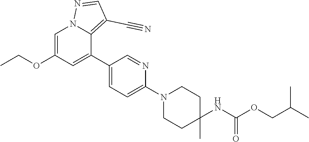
C1=C(OCC)C=C(C2=CC=C(N3CCC(C)(NC(=O)OCC(C)C)CC3)N=C2)C2=C(C#N)C=NN12
